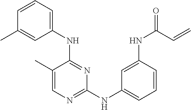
C1(C)=CN=C(NC2=CC=CC(NC(=O)C=C)=C2)N=C1NC1=CC=CC(C)=C1
